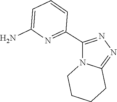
C1(C2=NC(N)=CC=C2)=NN=C2N1CCCC2
